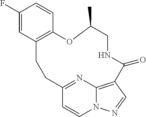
C1(F)=CC2=C(C=C1)OC(C)CNC(=O)C1=C3N(C=CC(=N3)CC2)N=C1
